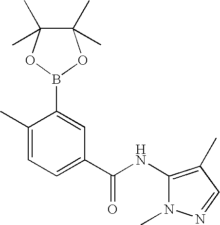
C1(C)=CC=C(C(NC2=C(C)C=NN2C)=O)C=C1B1OC(C)(C)C(C)(C)O1
